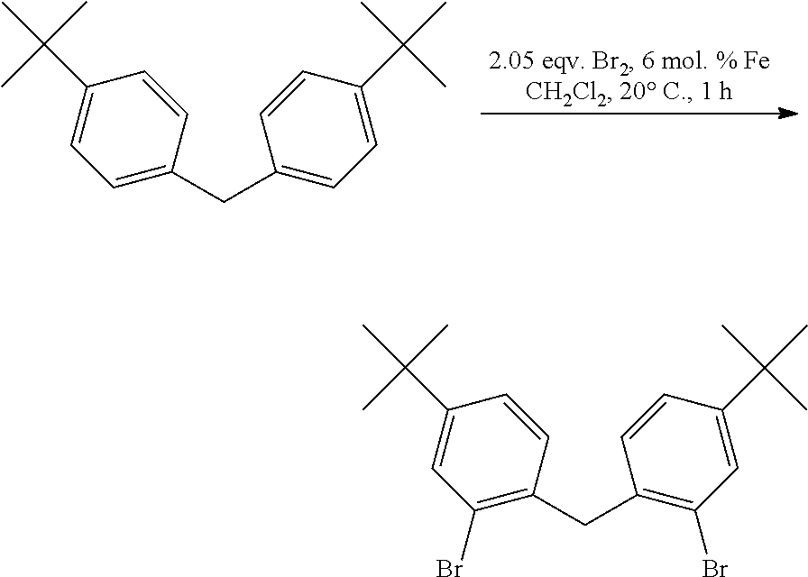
C1=C(CC2=CC=C(C(C)(C)C)C=C2)C=CC(C(C)(C)C)=C1.C1(Br)=C(CC2=C(Br)C=C(C(C)(C)C)C=C2)C=CC(C(C)(C)C)=C1
